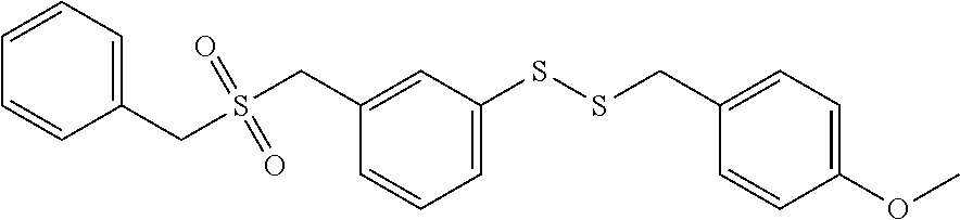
C1=CC(CS(CC2=CC(SSCC3=CC=C(OC)C=C3)=CC=C2)(=O)=O)=CC=C1
